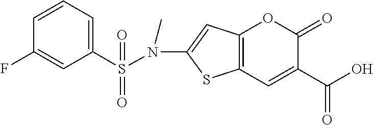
C12=C(C=C(C(O)=O)C(=O)O1)SC(N(S(C1=CC=CC(F)=C1)(=O)=O)C)=C2
